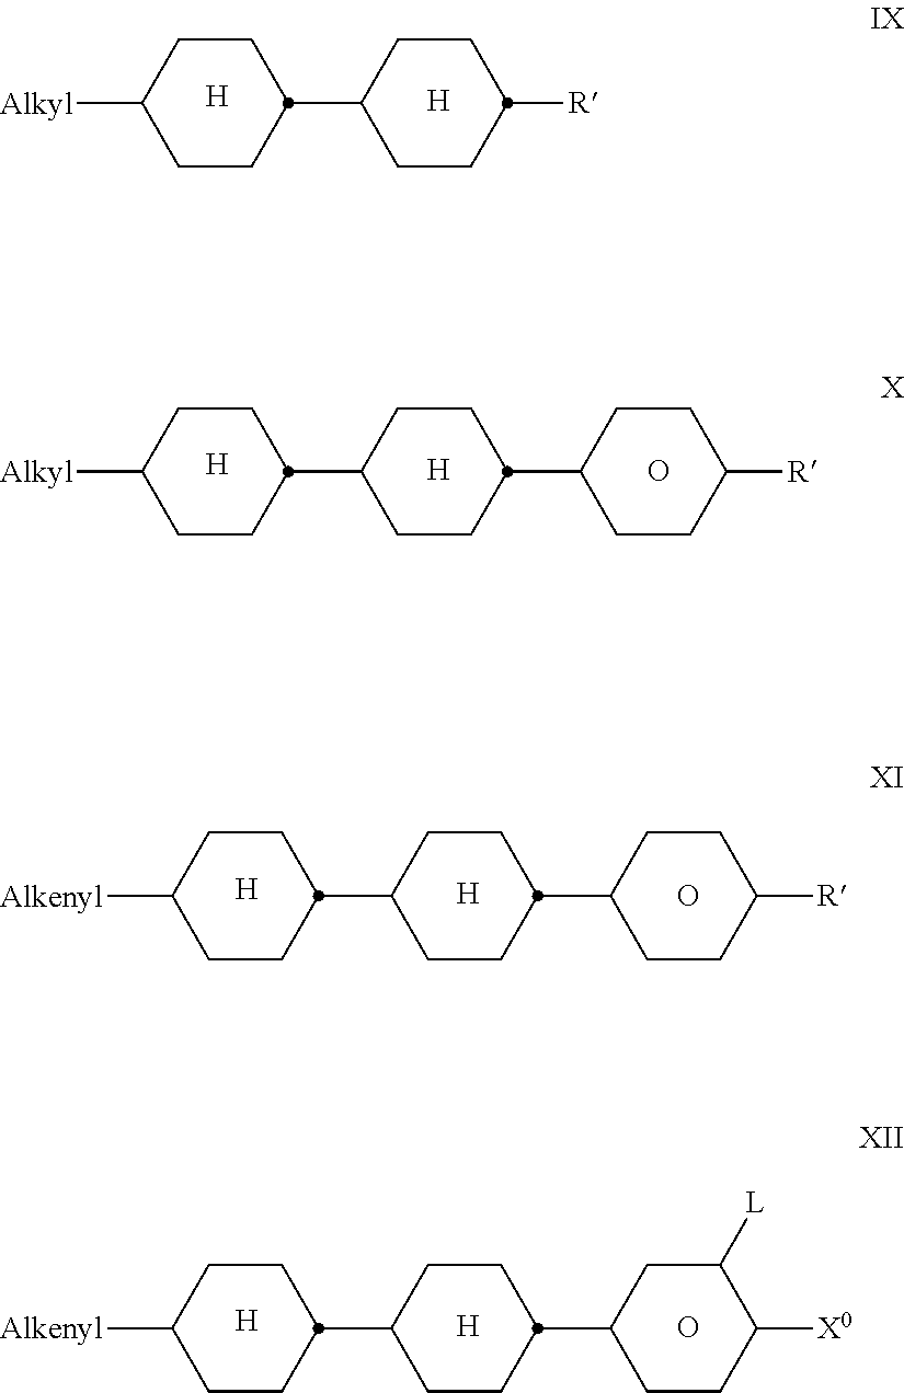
C1CC([Alkyl])CCC1C1CCC([R])CC1.[H].[H].C1CC([Alkyl])CCC1C1CCC(C2CCC([R])CC2)CC1.[H].[H].O.C1CC([Alkenyl])CCC1C1CCC(C2CCC([R])CC2)CC1.[H].[H].O.C1CC([Alkenyl])CCC1C1CCC(C2CCC([X0])C([L])C2)CC1.[H].[H].O
